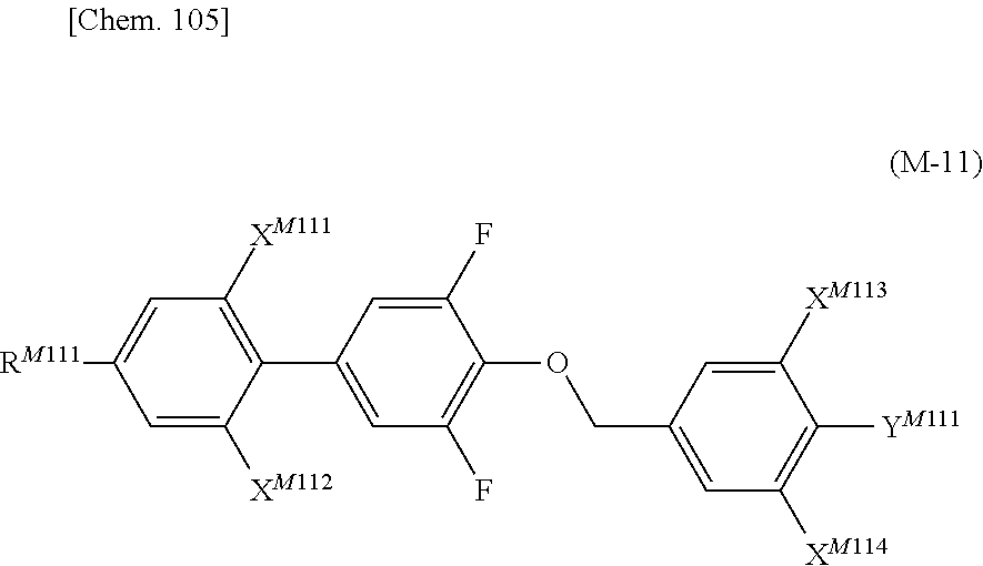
C1(F)=CC(C2=C([XM111])C=C([RM111])C=C2[XM112])=CC(F)=C1OCC1=CC([XM114])=C([YM111])C([XM113])=C1
